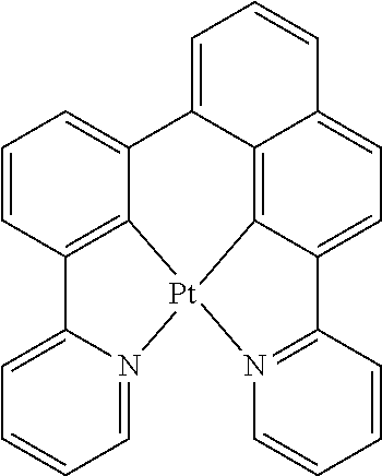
C12=C3C4=CC=C1C1=N(C=CC=C1)[Pt]21C2=C(C=CC=C2C3=CC=C4)C2=CC=CC=N21
